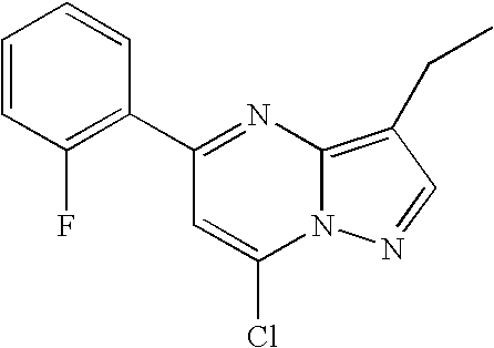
C1=CC(F)=C(C2=NC3=C(CC)C=NN3C(Cl)=C2)C=C1
